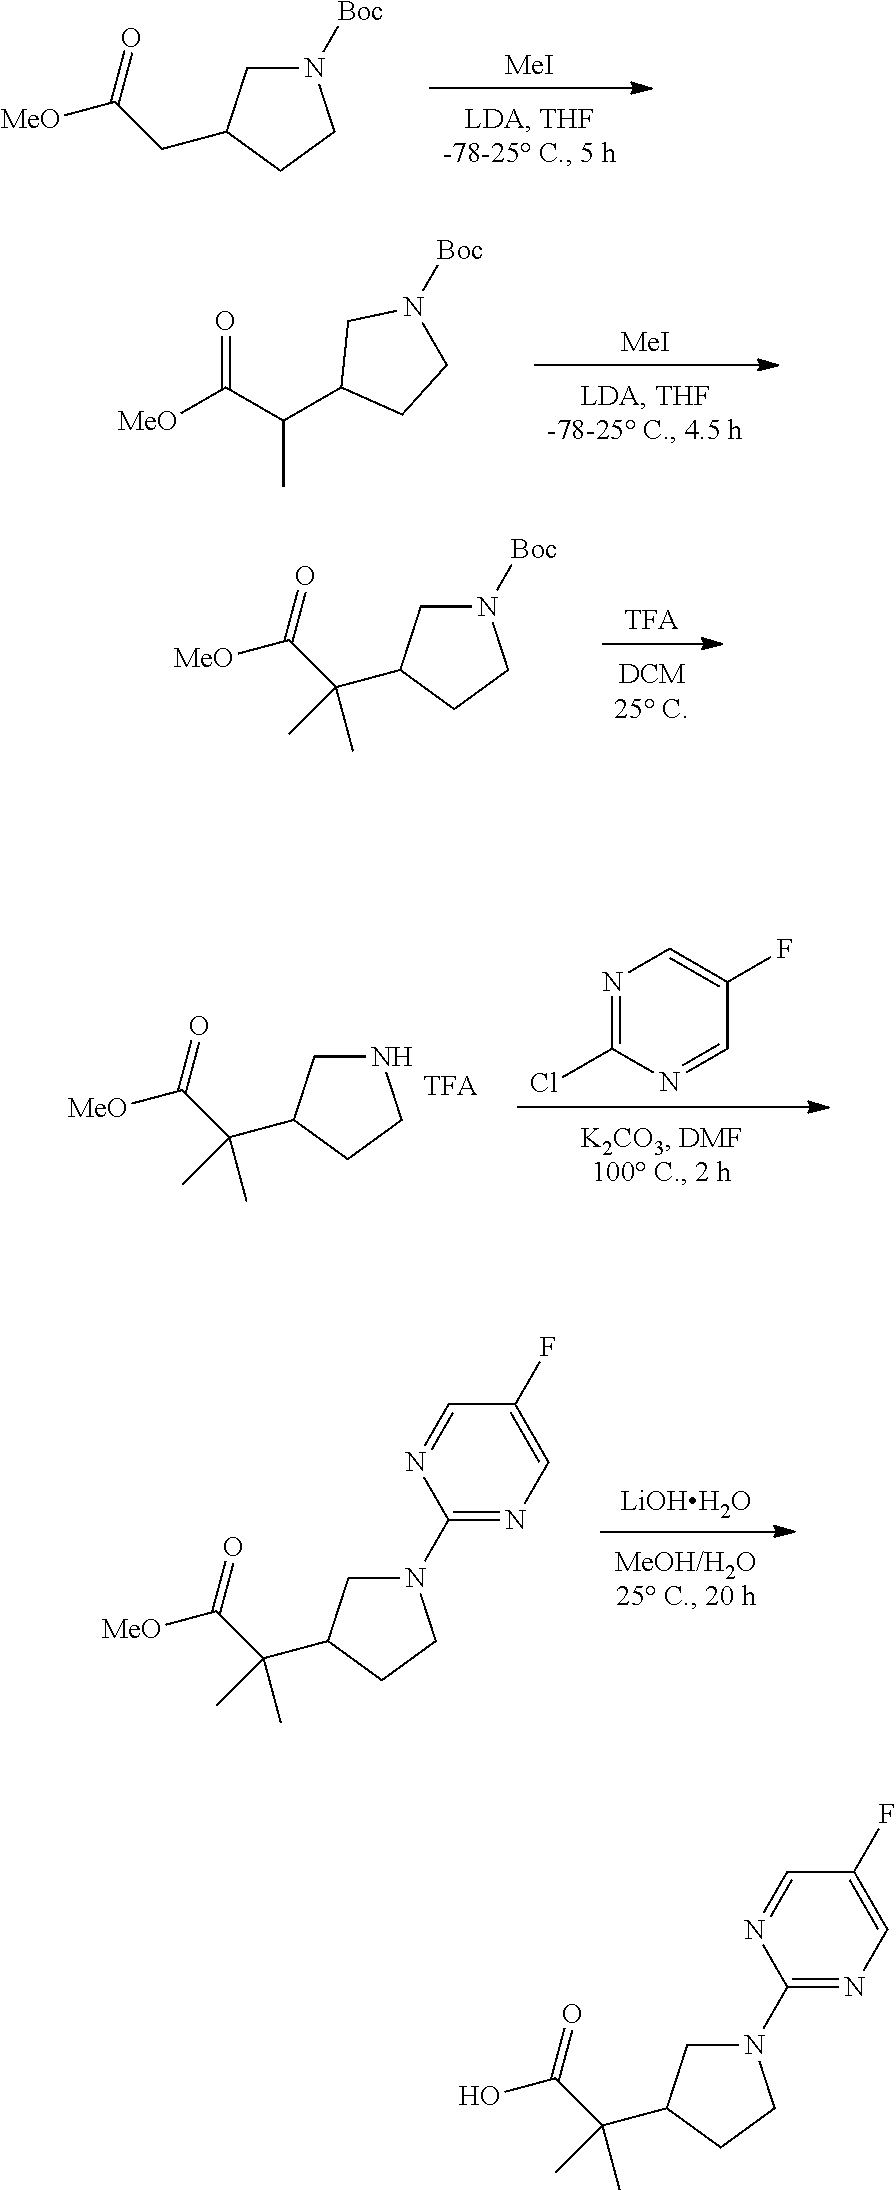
[MeI].N1([Boc])CC(CC([MeO])=O)CC1.[MeI].C1(C(C([MeO])=O)C)CCN([Boc])C1.[TFA].N1([Boc])CC(C(C([MeO])=O)(C)C)CC1.C1=NC(Cl)=NC=C1F.N1CC(C(C([MeO])=O)(C)C)CC1.[LiOHH2O].N1(C2=NC=C(F)C=N2)CC(C(C([MeO])=O)(C)C)CC1.N1(C2=NC=C(F)C=N2)CC(C(C(O)=O)(C)C)CC1
